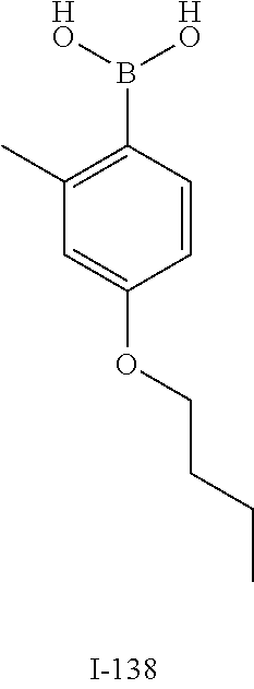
C1(C)=C(B([HO])[HO])C=CC(OCCCC)=C1
